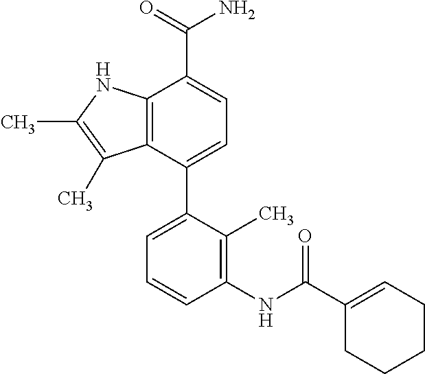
C12=C(C(C3=CC=CC(NC(C4=CCCCC4)=O)=C3C)=CC=C1C(=O)N)C(C)=C(C)N2
